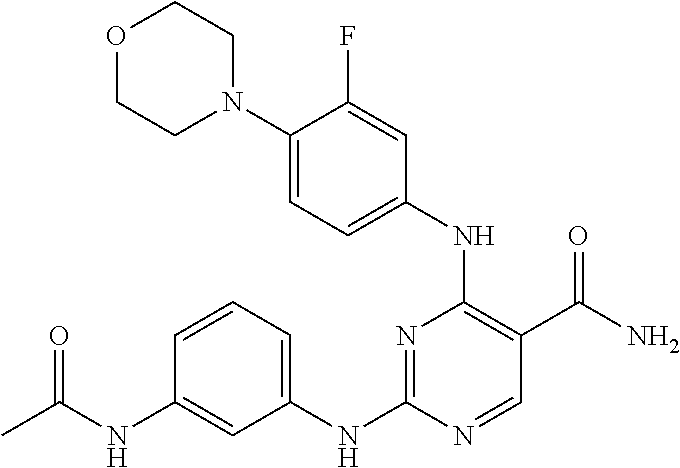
CC(NC1=CC(NC2=NC(NC3=CC=C(N4CCOCC4)C(F)=C3)=C(C(N)=O)C=N2)=CC=C1)=O
